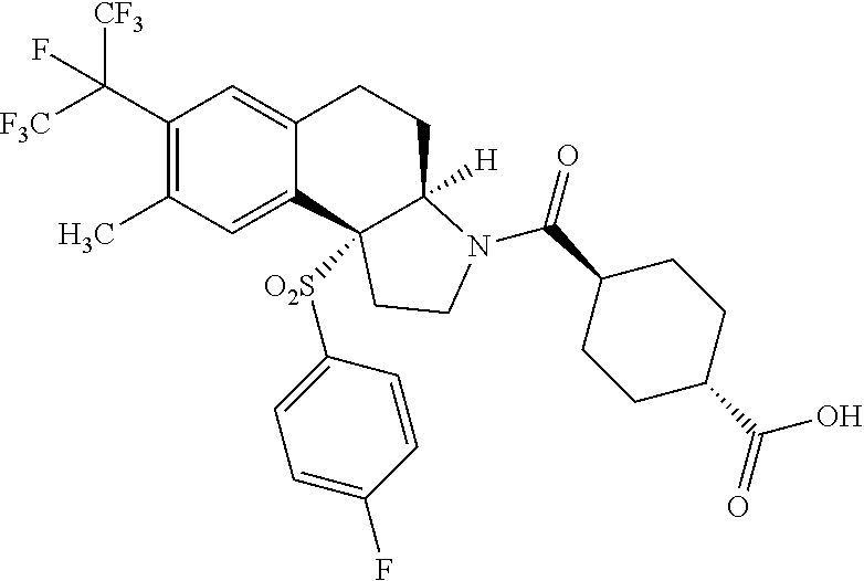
C1(C([F3C])([CF3])F)=C(C)C=C2C(=C1)CCC1([H])N(C(C3CCC(C(=O)O)CC3)=O)CCC21[O2S]C1=CC=C(F)C=C1
